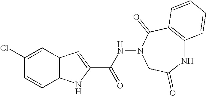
C12=C(C=C(Cl)C=C1)C=C(C(NN1C(=O)C3=C(NC(=O)C1)C=CC=C3)=O)N2
